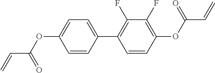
C1=C(C2=C(F)C(F)=C(OC(C=C)=O)C=C2)C=CC(OC(C=C)=O)=C1
